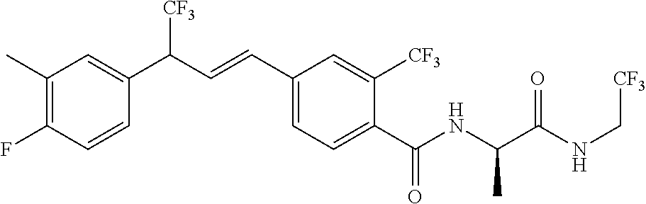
C1(C)=C(F)C=CC(C(C=CC2=CC=C(C(NC(C(NC[CF3])=O)C)=O)C([CF3])=C2)[CF3])=C1
